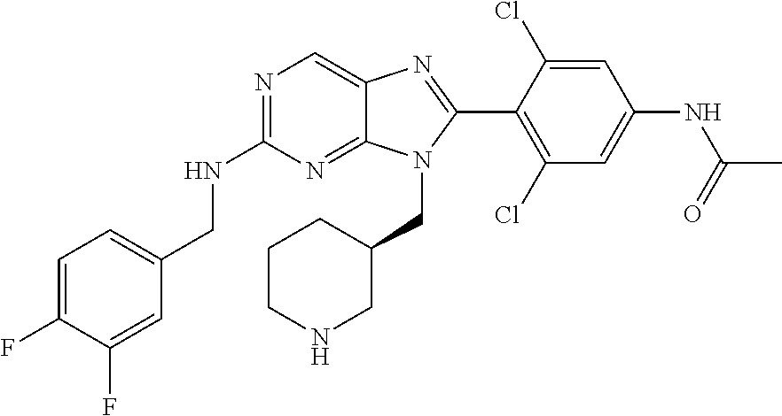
C1=C(F)C(F)=CC(CNC2=NC=C3C(=N2)N(CC2CCCNC2)C(C2=C(Cl)C=C(NC(C)=O)C=C2Cl)=N3)=C1
